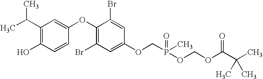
CC(C1=C(O)C=CC(OC2=C(Br)C=C(OCP(C)(=O)OCOC(C(C)(C)C)=O)C=C2Br)=C1)C
